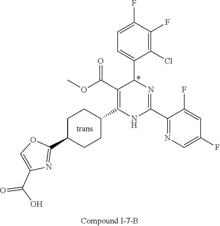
C1(F)=C(Cl)C(C2N=C(C3=NC=C(F)C=C3F)NC(C3CCC(C4=NC(C(O)=O)=CO4)CC3)=C2C(OC)=O)=CC=C1F
